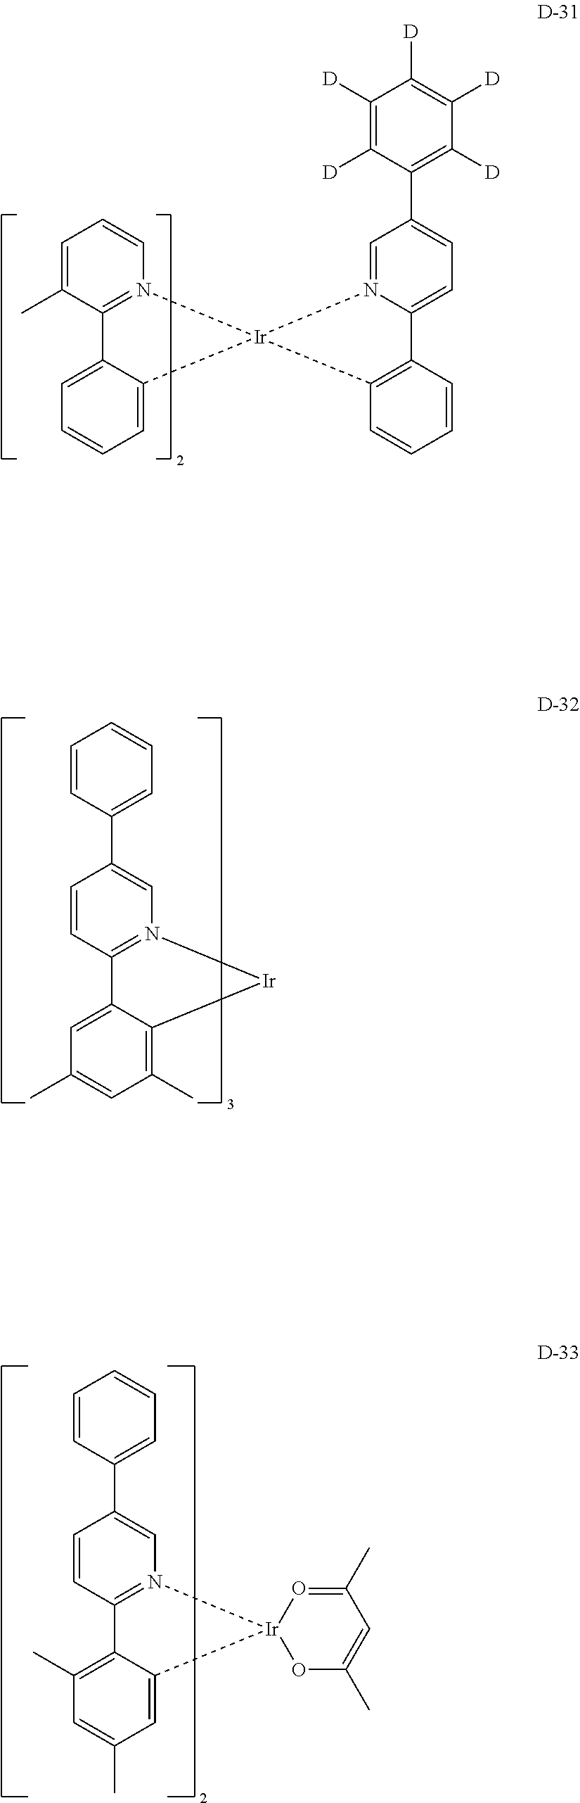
C1=CN2=C(C(C)=C1)C1=CC=CC=C1[Ir]21N2=CC(C3=C([D])C([D])=C([D])C([D])=C3[D])=CC=C2C2=C1C=CC=C2.C1(C2=CC=CC=C2)=CN2=C(C=C1)C1=CC(C)=CC(C)=C1[Ir]2.C1(C2=CC=CC=C2)=CN2=C(C=C1)C1=C(C)C=C(C)C=C1[Ir]21OC(C)=CC(C)=O1
